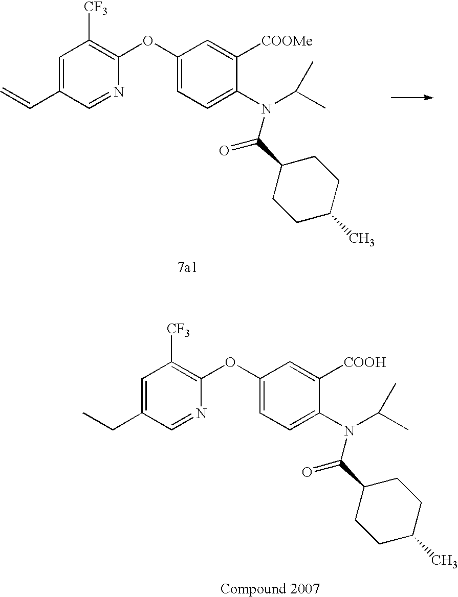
C1=C(C=C)C=NC(OC2=CC=C(N(C(C)C)C(C3CCC(C)CC3)=O)C([COOMe])=C2)=C1[CF3].C1=C(CC)C=NC(OC2=CC=C(N(C(C)C)C(C3CCC(C)CC3)=O)C([COOH])=C2)=C1[CF3]
